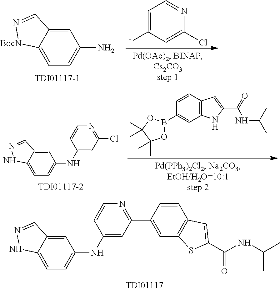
C1(N)=CC=C2C(=C1)C=N[BocN]2.C1=C(I)C=C(Cl)N=C1.C1(NC2=CC(Cl)=NC=C2)=CC=C2C(=C1)C=NN2.C1=CC2=C(C=C1B1OC(C)(C)C(C)(C)O1)NC(C(=O)NC(C)C)=C2.C1(C2=NC=CC(NC3=CC=C4C(=C3)C=NN4)=C2)=CC2=C(C=C1)C=C(C(NC(C)C)=O)S2
